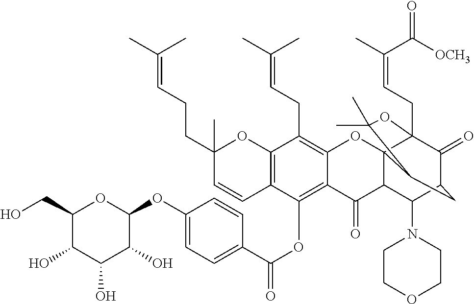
C12=C(OC(C3=CC=C(OC4OC(CO)C(O)C(O)C4O)C=C3)=O)C3=C(C(CC=C(C)C)=C1OC14C(C2=O)C(N2CCOCC2)C2C(=O)C1(CC=C(C)C(=O)[OCH3])OC(C)(C)C4C2)OC(C)(CCC=C(C)C)C=C3
